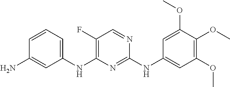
C1(F)=C(NC2=CC=CC(N)=C2)N=C(NC2=CC(OC)=C(OC)C(OC)=C2)N=C1
